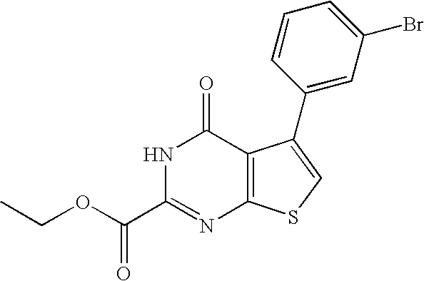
N1C(C(OCC)=O)=NC2=C(C1=O)C(C1=CC(Br)=CC=C1)=CS2
